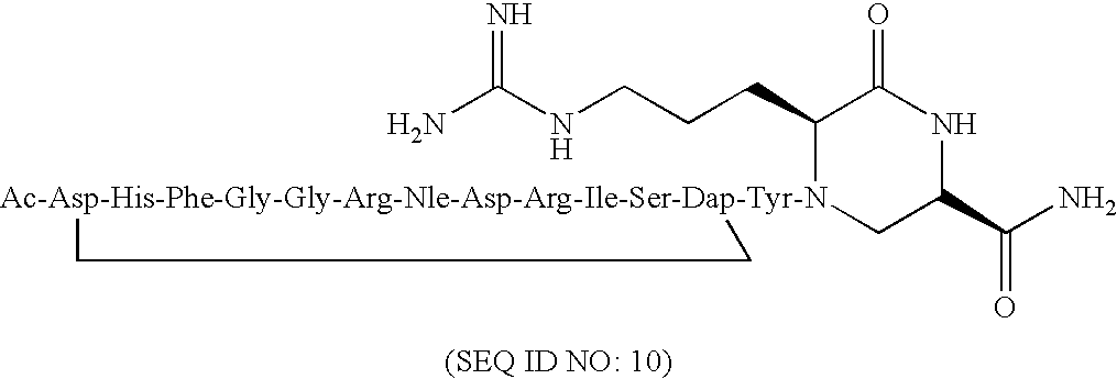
NC(NCCCC1[Ac-Asp-His-Phe-Gly-Gly-Arg-Nle-Asp-Arg-Ile-Ser-Dap-Tyr-N]2(CC(C(N)=O)NC1=O)CC2)=N
